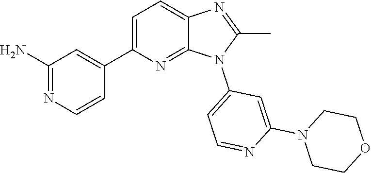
C1(C)=NC2=CC=C(C3=CC(N)=NC=C3)N=C2N1C1=CC=NC(N2CCOCC2)=C1
